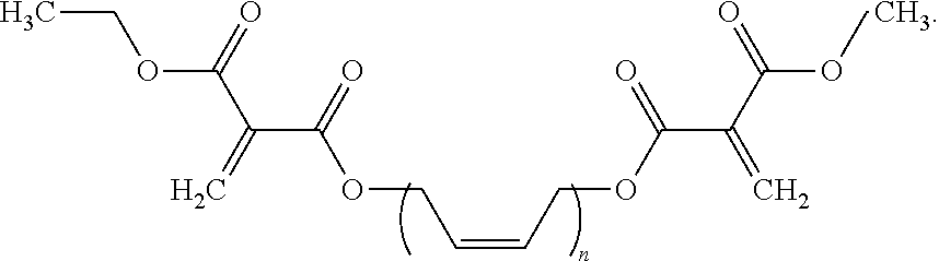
CCOC(C(C(OCC=CCOC(C(C(OCC)=O)=C)=O)=O)=C)=O
